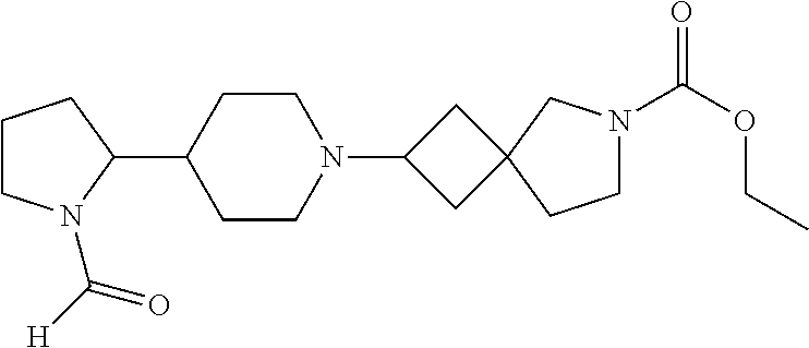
C1CN(C([H])=O)C(C2CCN(C3CC4(C3)CCN(C(OCC)=O)C4)CC2)C1
